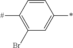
C1=CC([#])=C(Br)C=C1*
